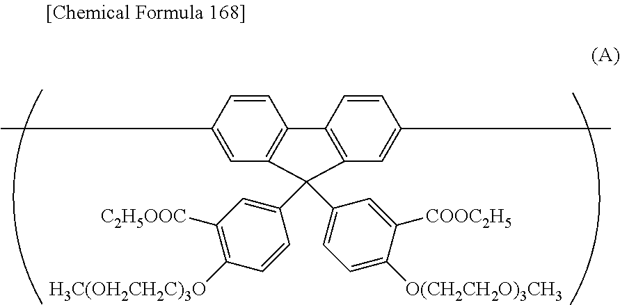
C1=CC(C)=CC2=C1C1=C(C=C(C)C=C1)C2(C1=CC([C2H5OOC])=C([H3C(OH2CH2C)3O])C=C1)C1=CC=C([O(CH2CH2O)3CH3])C([COOC2H5])=C1
